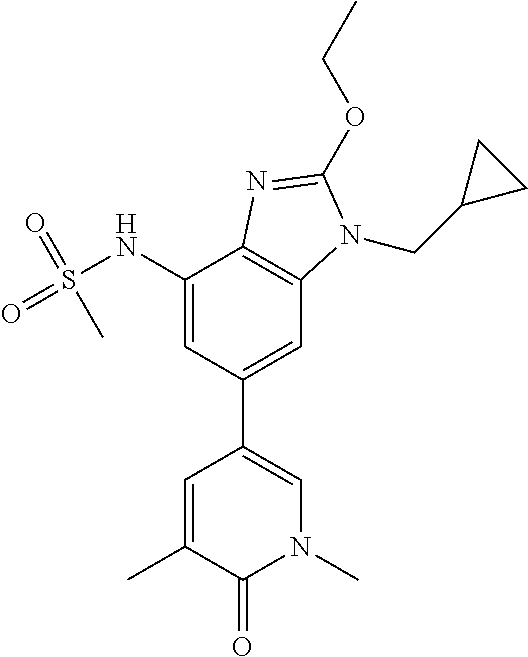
CC1=CC(C2=CC3=C(C(NS(=O)(=O)C)=C2)N=C(OCC)N3CC2CC2)=CN(C)C1=O
